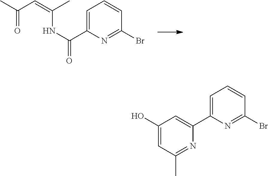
C1=C(C(=O)NC(=CC(C)=O)C)N=C(Br)C=C1.C1=C(C2=CC(O)=CC(C)=N2)N=C(Br)C=C1
